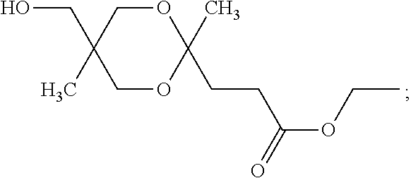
O1CC(CO)(C)COC1(C)CCC(OCC)=O
